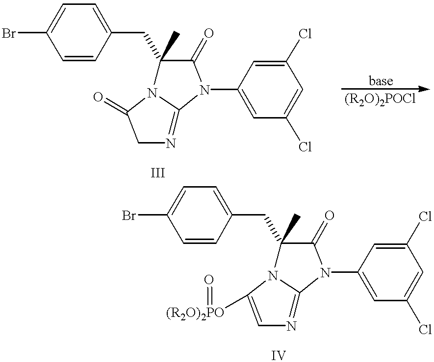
C1=C(Br)C=CC(CC2(C)N3C(=NCC3=O)N(C3=CC(Cl)=CC(Cl)=C3)C2=O)=C1.C1=C(Br)C=CC(CC2(C)N3C(=NC=C3[(R2O)2PO]=O)N(C3=CC(Cl)=CC(Cl)=C3)C2=O)=C1
